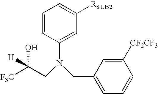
[F3C]C(CN(CC1=CC=CC([CF2CF3])=C1)C1=CC([RSUB2])=CC=C1)([H])O
